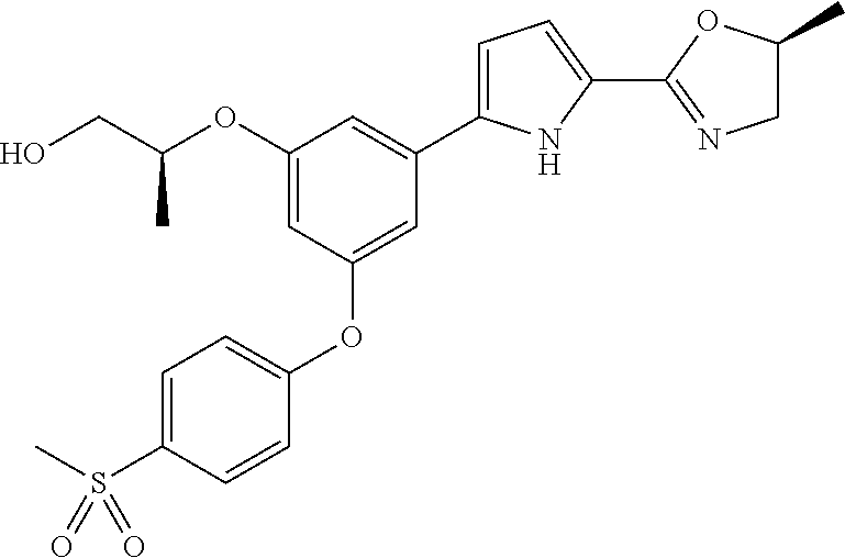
C1(OC(CO)C)=CC(OC2=CC=C(S(C)(=O)=O)C=C2)=CC(C2=CC=C(C3=NCC(C)O3)N2)=C1
